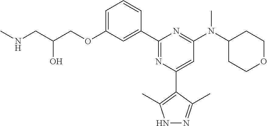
C1=C(OCC(CNC)O)C=C(C2=NC(C3=C(C)NN=C3C)=CC(N(C3CCOCC3)C)=N2)C=C1
